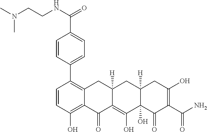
C1=CC(O)=C2C(=C1C1=CC=C(C(NCCN(C)C)=O)C=C1)CC1([H])C(=C(O)C3(O)C([H])(C1)CC(O)=C(C(N)=O)C3=O)C2=O
